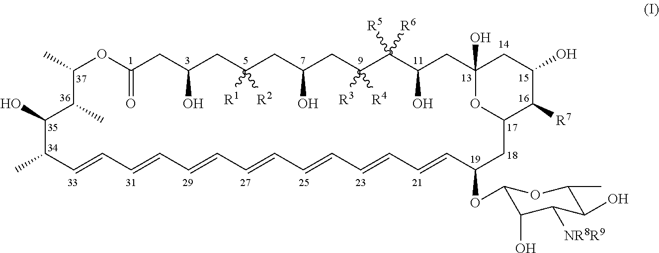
C1(C)OC(=O)CC(O)CC([R2])([R1])CC(O)CC([R3])([R4])C([R6])([R5])C(O)CC2(O)CC(O)C([R7])C(CC(OC3C(O)C([NR8R9])C(O)C(C)O3)C=CC=CC=CC=CC=CC=CC=CC(C)C(O)C1C)O2
